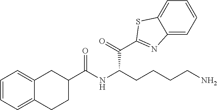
N1=C(C(C(CCCCN)NC(C2CC3=CC=CC=C3CC2)=O)=O)SC2=CC=CC=C12
